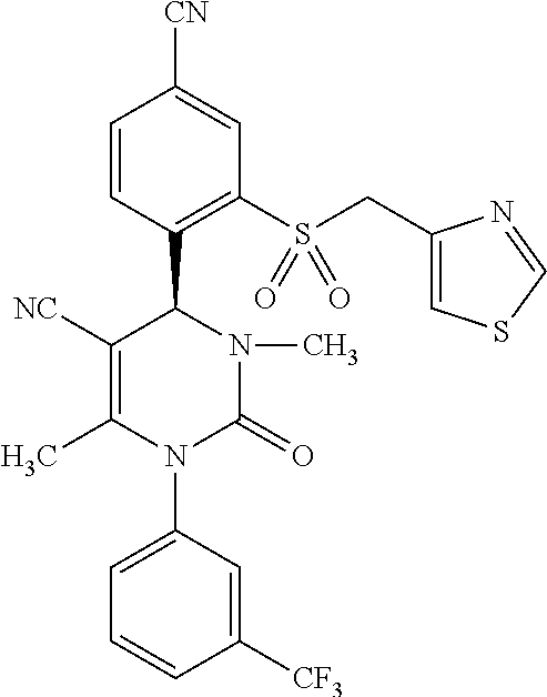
C1([NC])=C(C)N(C2=CC=CC([CF3])=C2)C(=O)N(C)C1C1=C(S(CC2=CSC=N2)(=O)=O)C=C([CN])C=C1
